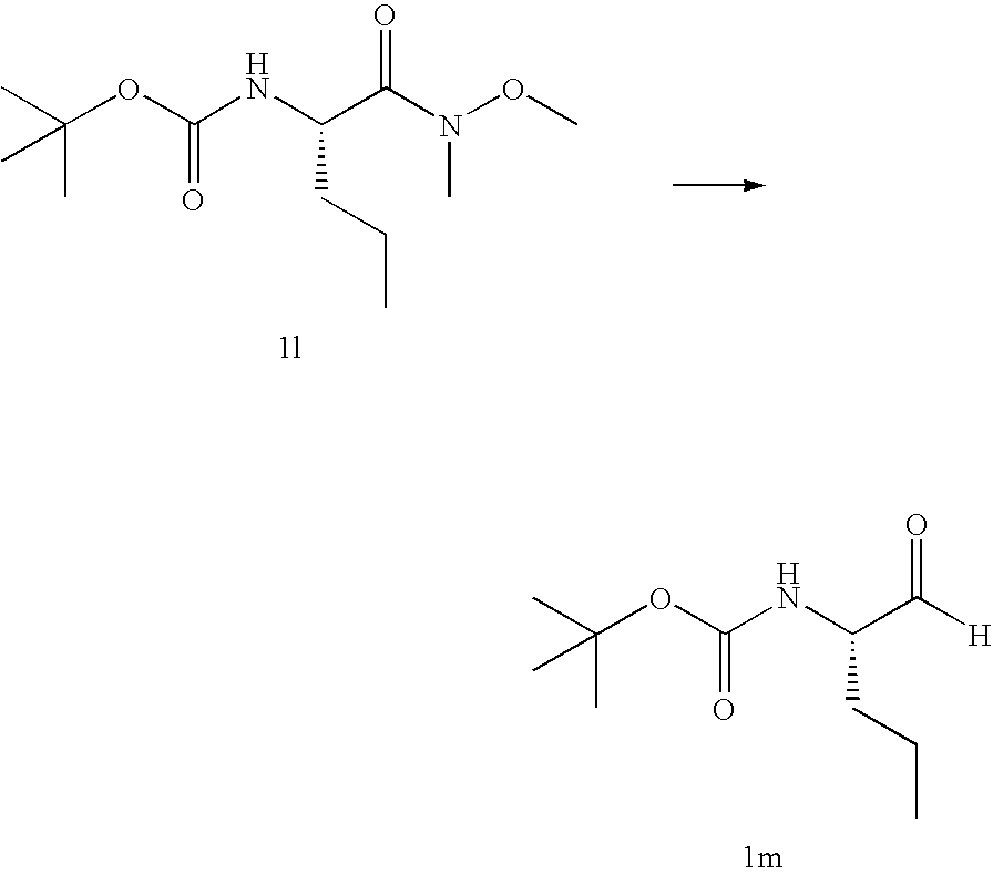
C(OC(NC(C(N(C)OC)=O)CCC)=O)(C)(C)C.C(OC(NC(C([H])=O)CCC)=O)(C)(C)C
